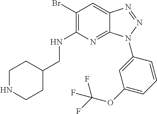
C1(Br)=C(NCC2CCNCC2)N=C2C(=C1)N=NN2C1=CC(OC(F)(F)F)=CC=C1
